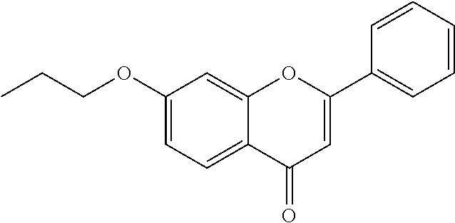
C1(OCCC)=CC=C2C(=C1)OC(C1=CC=CC=C1)=CC2=O
